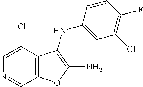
C12=C(C(Cl)=CN=C1)C(NC1=CC(Cl)=C(F)C=C1)=C(N)O2
